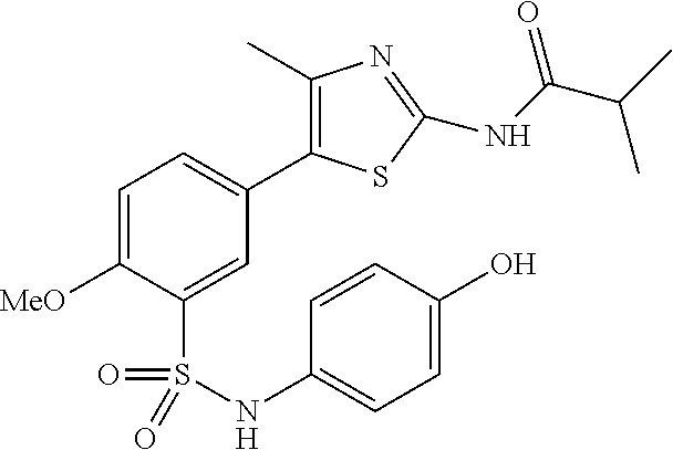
C1=C([MeO])C(S(=O)(=O)NC2=CC=C(O)C=C2)=CC(C2=C(C)N=C(NC(C(C)C)=O)S2)=C1
